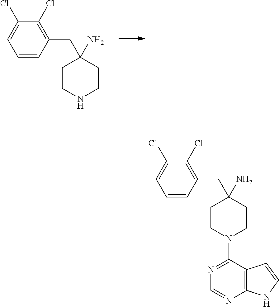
C1=CC(CC2(N)CCNCC2)=C(Cl)C(Cl)=C1.C1=CC(CC2(N)CCN(C3=NC=NC4=C3C=CN4)CC2)=C(Cl)C(Cl)=C1
